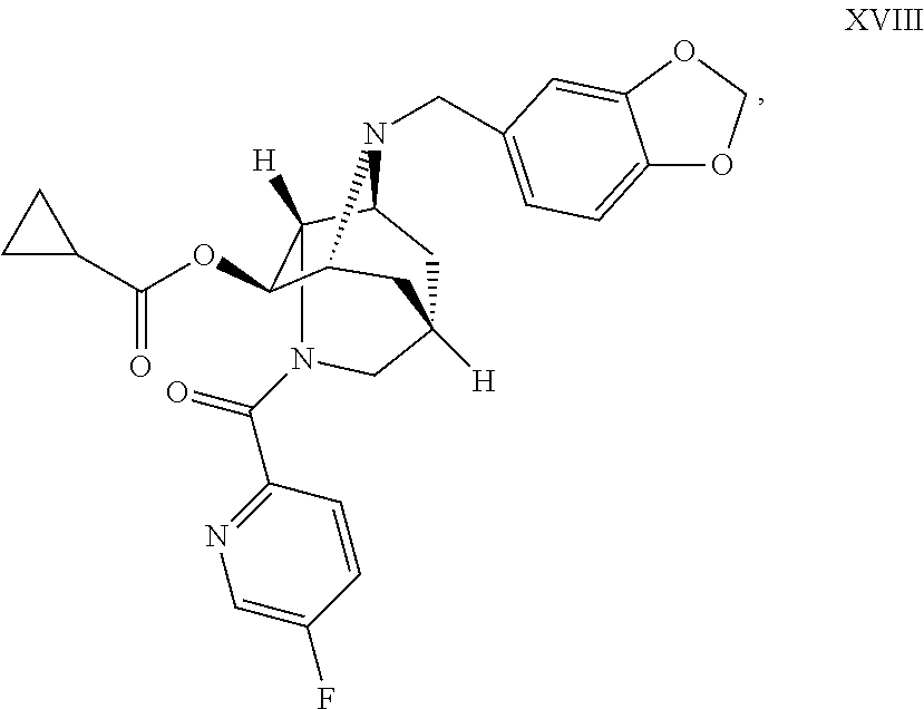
C12([H])C3CC([H])(CN1C(=O)C1=NC=C(F)C=C1)CC(C2OC(C1CC1)=O)N3CC1=CC=C2OCOC2=C1
